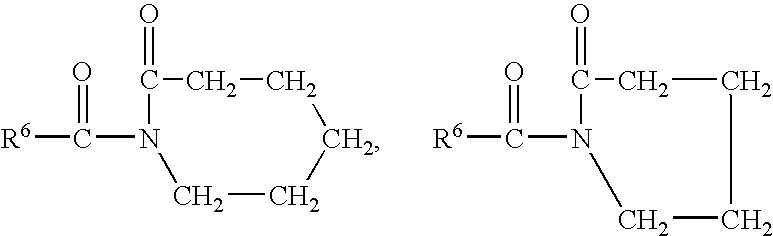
[R6]C(=O)N1CCCCCC1=O.[R6]C(=O)N1C(=O)CCCC1
